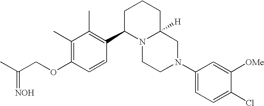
C1(C)=C(OCC(C)=[NOH])C=CC(C2N3C([H])(CCC2)CN(C2=CC=C(Cl)C([OMe])=C2)CC3)=C1C
